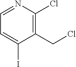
C1=NC(Cl)=C(CCl)C(I)=C1
